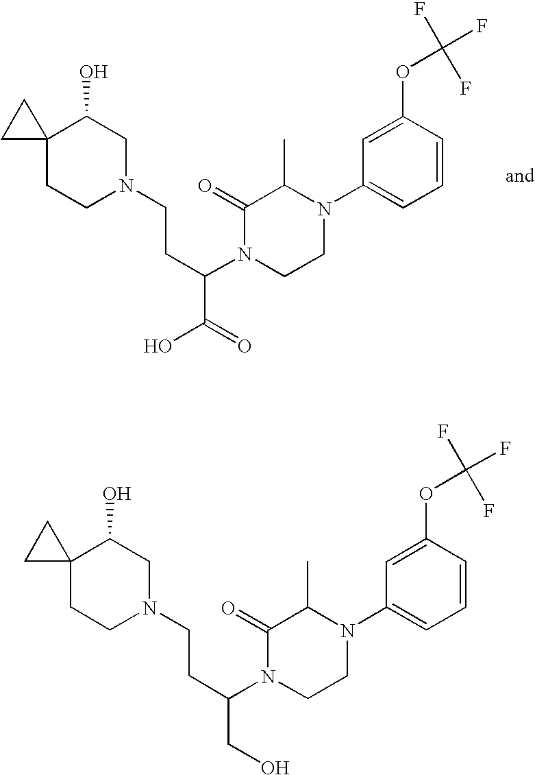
C1(N2C(C)C(=O)N(C(CCN3CC(O)C4(CC3)CC4)C(O)=O)CC2)=CC=CC(OC(F)(F)F)=C1.C1(N2C(C)C(=O)N(C(CCN3CC(O)C4(CC3)CC4)CO)CC2)=CC=CC(OC(F)(F)F)=C1
